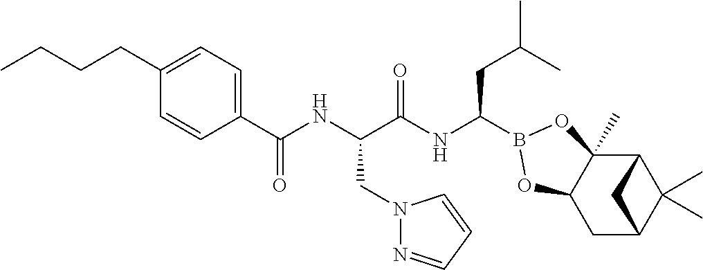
C1(C(NC(C(NC(CC(C)C)B2OC3(C)C4C(C)(C)C(CC3O2)C4)=O)CN2N=CC=C2)=O)=CC=C(CCCC)C=C1
